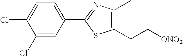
C1(Cl)=CC=C(C2=NC(C)=C(CC[ONO2])S2)C=C1Cl
